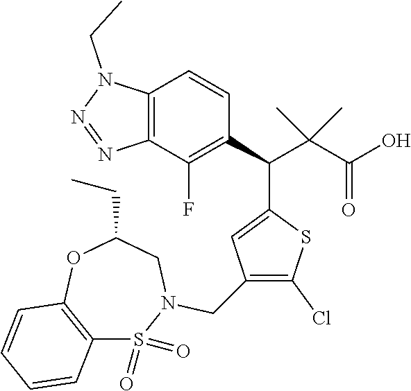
C12=C(OC(CC)CN(CC3=C(Cl)SC(C(C4=C(F)C5=C(C=C4)N(CC)N=N5)C(C(O)=O)(C)C)=C3)S1(=O)=O)C=CC=C2
